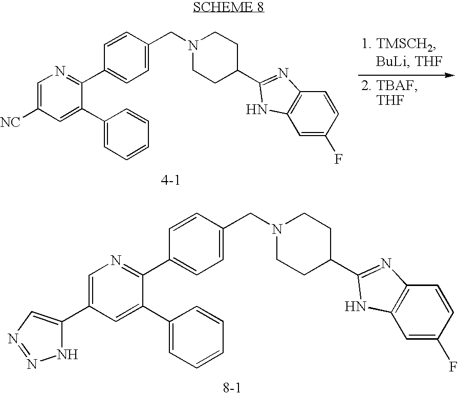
C1=C([NC])C=C(C2=CC=CC=C2)C(C2=CC=C(CN3CCC(C4=NC5=C(C=C(F)C=C5)N4)CC3)C=C2)=N1.C1=C(C2=CN=NN2)C=C(C2=CC=CC=C2)C(C2=CC=C(CN3CCC(C4=NC5=C(C=C(F)C=C5)N4)CC3)C=C2)=N1
